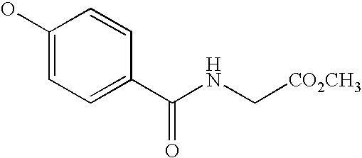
C1(O)=CC=C(C(NC[CO2CH3])=O)C=C1
